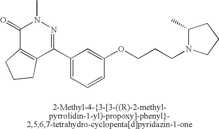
C1(=O)C2=C(C(C3=CC=CC(OCCCN4C(C)CCC4)=C3)=NN1C)CCC2
